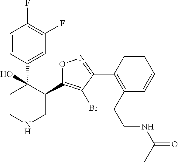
C1=CC(C2(O)CCNCC2C2=C(Br)C(C3=C(CCNC(=O)C)C=CC=C3)=NO2)=CC(F)=C1F
